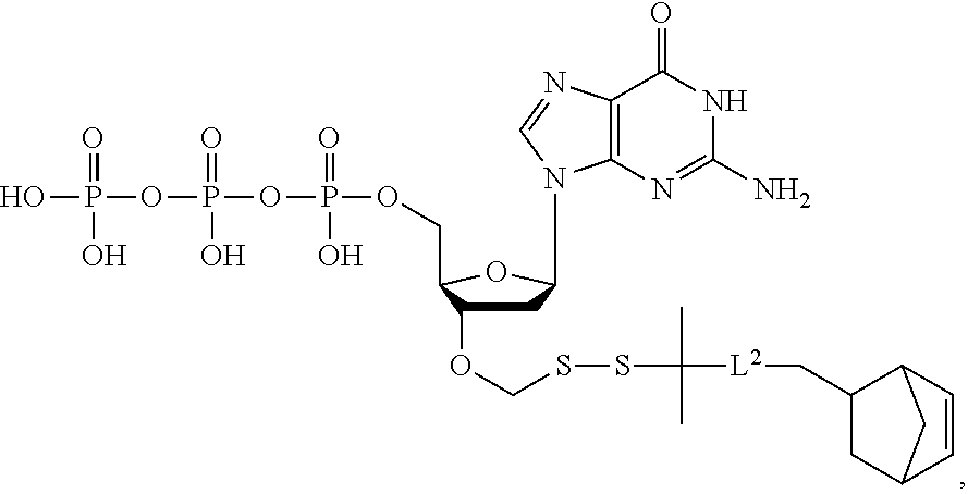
C1C(OCSSC([L2]CC2CC3C=CC2C3)(C)C)C(COP(OP(OP(O)(=O)O)(=O)O)(=O)O)OC1N1C2=C(N=C1)C(=O)NC(N)=N2
